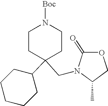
C1CC(C2CCCCC2)(CN2C(C)COC2=O)CCN1[Boc]
